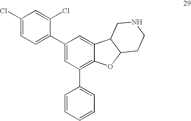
C1(Cl)=CC=C(C2=CC(C3=CC=CC=C3)=C3C(=C2)C2C(O3)CCNC2)C(Cl)=C1
